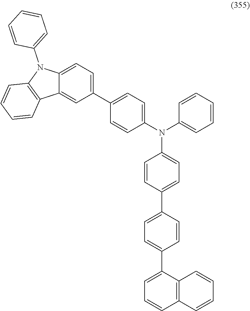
N(C1=CC=C(C2=CC=C(C3=CC=CC4=C3C=CC=C4)C=C2)C=C1)(C1=CC=C(C2=CC=C3C(=C2)C2=C(N3C3=CC=CC=C3)C=CC=C2)C=C1)C1=CC=CC=C1
